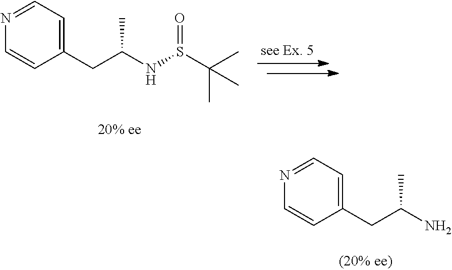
C1(CC(NS(C(C)(C)C)=O)C)=CC=NC=C1.C1(CC(N)C)=CC=NC=C1
